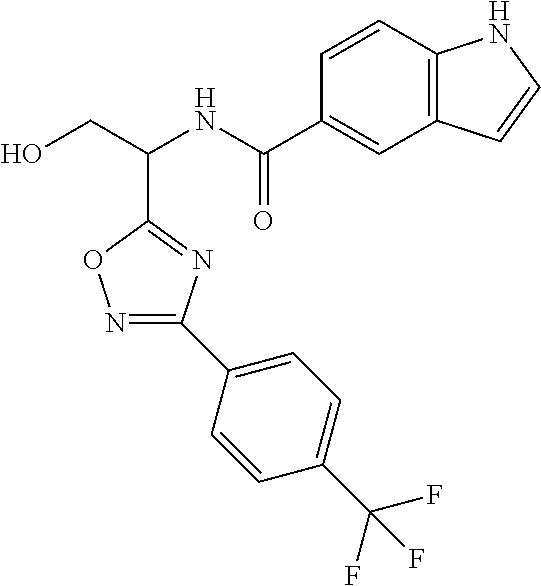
OCC(NC(C1=CC2=C(C=C1)NC=C2)=O)C1=NC(C2=CC=C(C(F)(F)F)C=C2)=NO1
